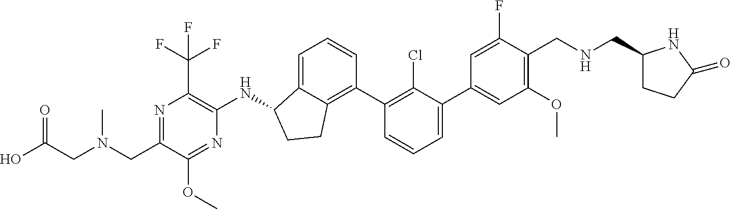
N(CC1=C(OC)C=C(C2=CC=CC(C3=C4C(=CC=C3)C(NC3=C(C(F)(F)F)N=C(CN(CC(O)=O)C)C(OC)=N3)CC4)=C2Cl)C=C1F)CC1CCC(=O)N1
